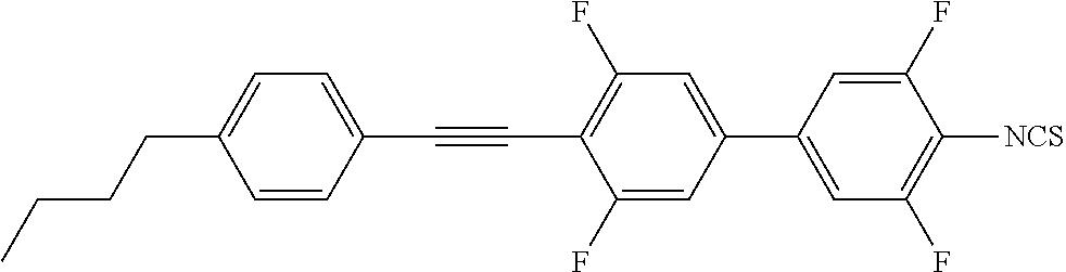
C1=CC(CCCC)=CC=C1C#CC1=C(F)C=C(C2=CC(F)=C([NCS])C(F)=C2)C=C1F
